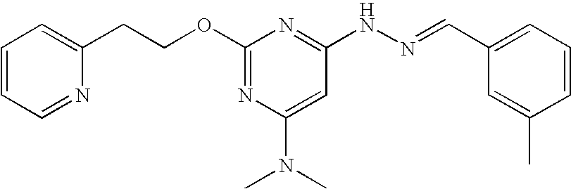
C1(OCCC2=CC=CC=N2)=NC(N(C)C)=CC(NN=CC2=CC=CC(C)=C2)=N1
